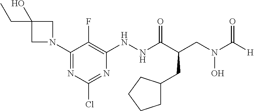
[H]C(N(CC(C(NNC1=C(F)C(N2CC(CC)(O)C2)=NC(Cl)=N1)=O)CC1CCCC1)O)=O
